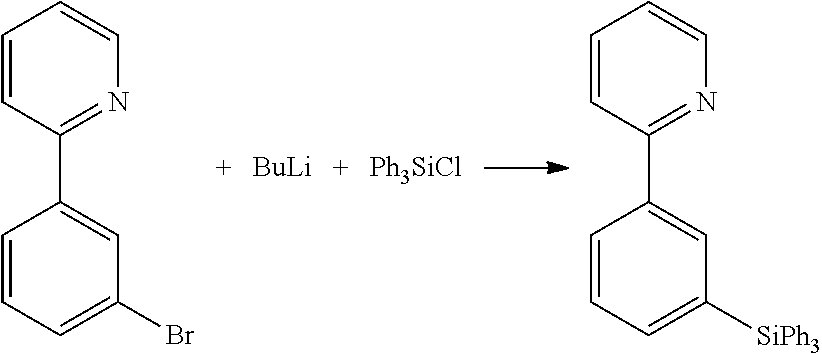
C1=CC(C2=CC(Br)=CC=C2)=NC=C1.C1=CC(C2=CC([SiPh3])=CC=C2)=NC=C1.[BuLi].[Ph3SiCl]
